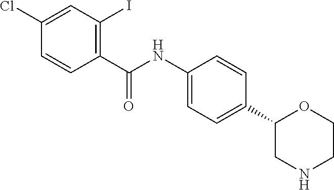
C1(NC(C2=C(I)C=C(Cl)C=C2)=O)=CC=C(C2CNCCO2)C=C1
